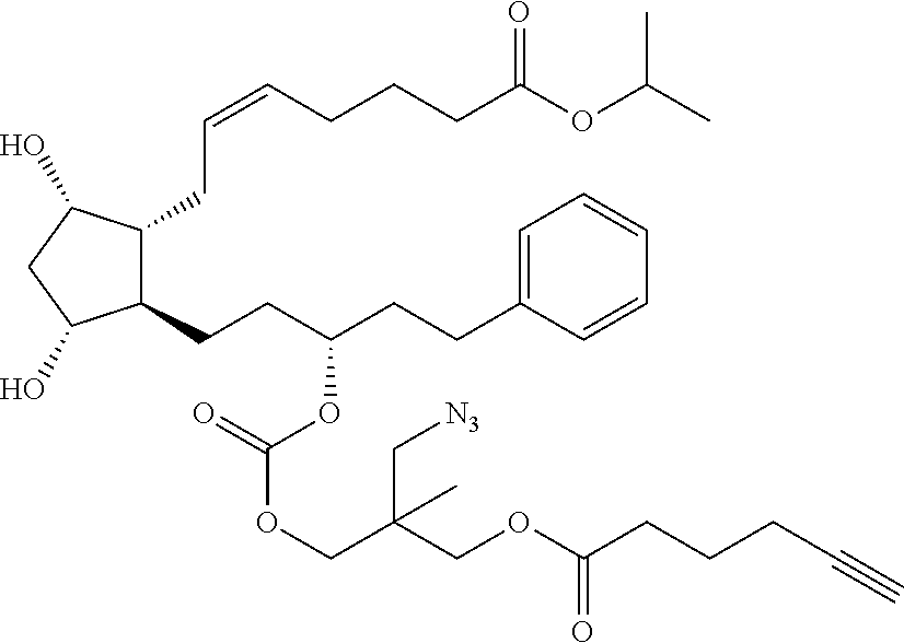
C1(CCC(CCC2=CC=CC=C2)OC(OCC(COC(CCCC#C)=O)(C[N3])C)=O)C(CC=CCCCC(OC(C)C)=O)C(O)CC1O
